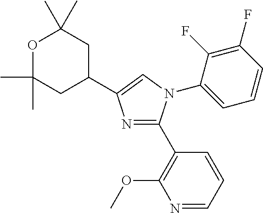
N1=C(C2=C(OC)N=CC=C2)N(C2=CC=CC(F)=C2F)C=C1C1CC(C)(C)OC(C)(C)C1
